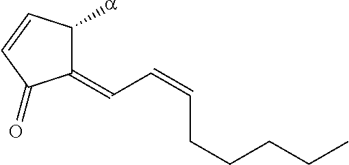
C1(=CC=CCCCCC)C([a])C=CC1=O
